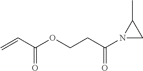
C(=O)(C=C)OCCC(=O)N1CC1C
